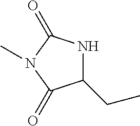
C1(CC)NC(=O)N(C)C1=O
